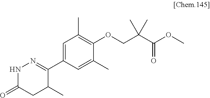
C1(C2=NNC(=O)CC2C)=CC(C)=C(OCC(C(OC)=O)(C)C)C(C)=C1
